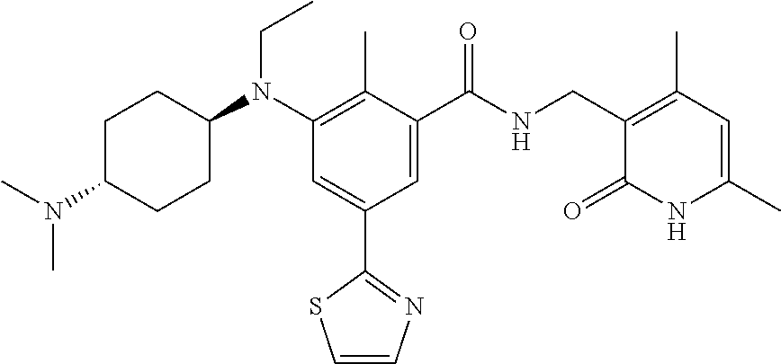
C1C(N(C)C)CCC(N(C2=C(C)C(C(NCC3=C(C)C=C(C)NC3=O)=O)=CC(C3=NC=CS3)=C2)CC)C1
